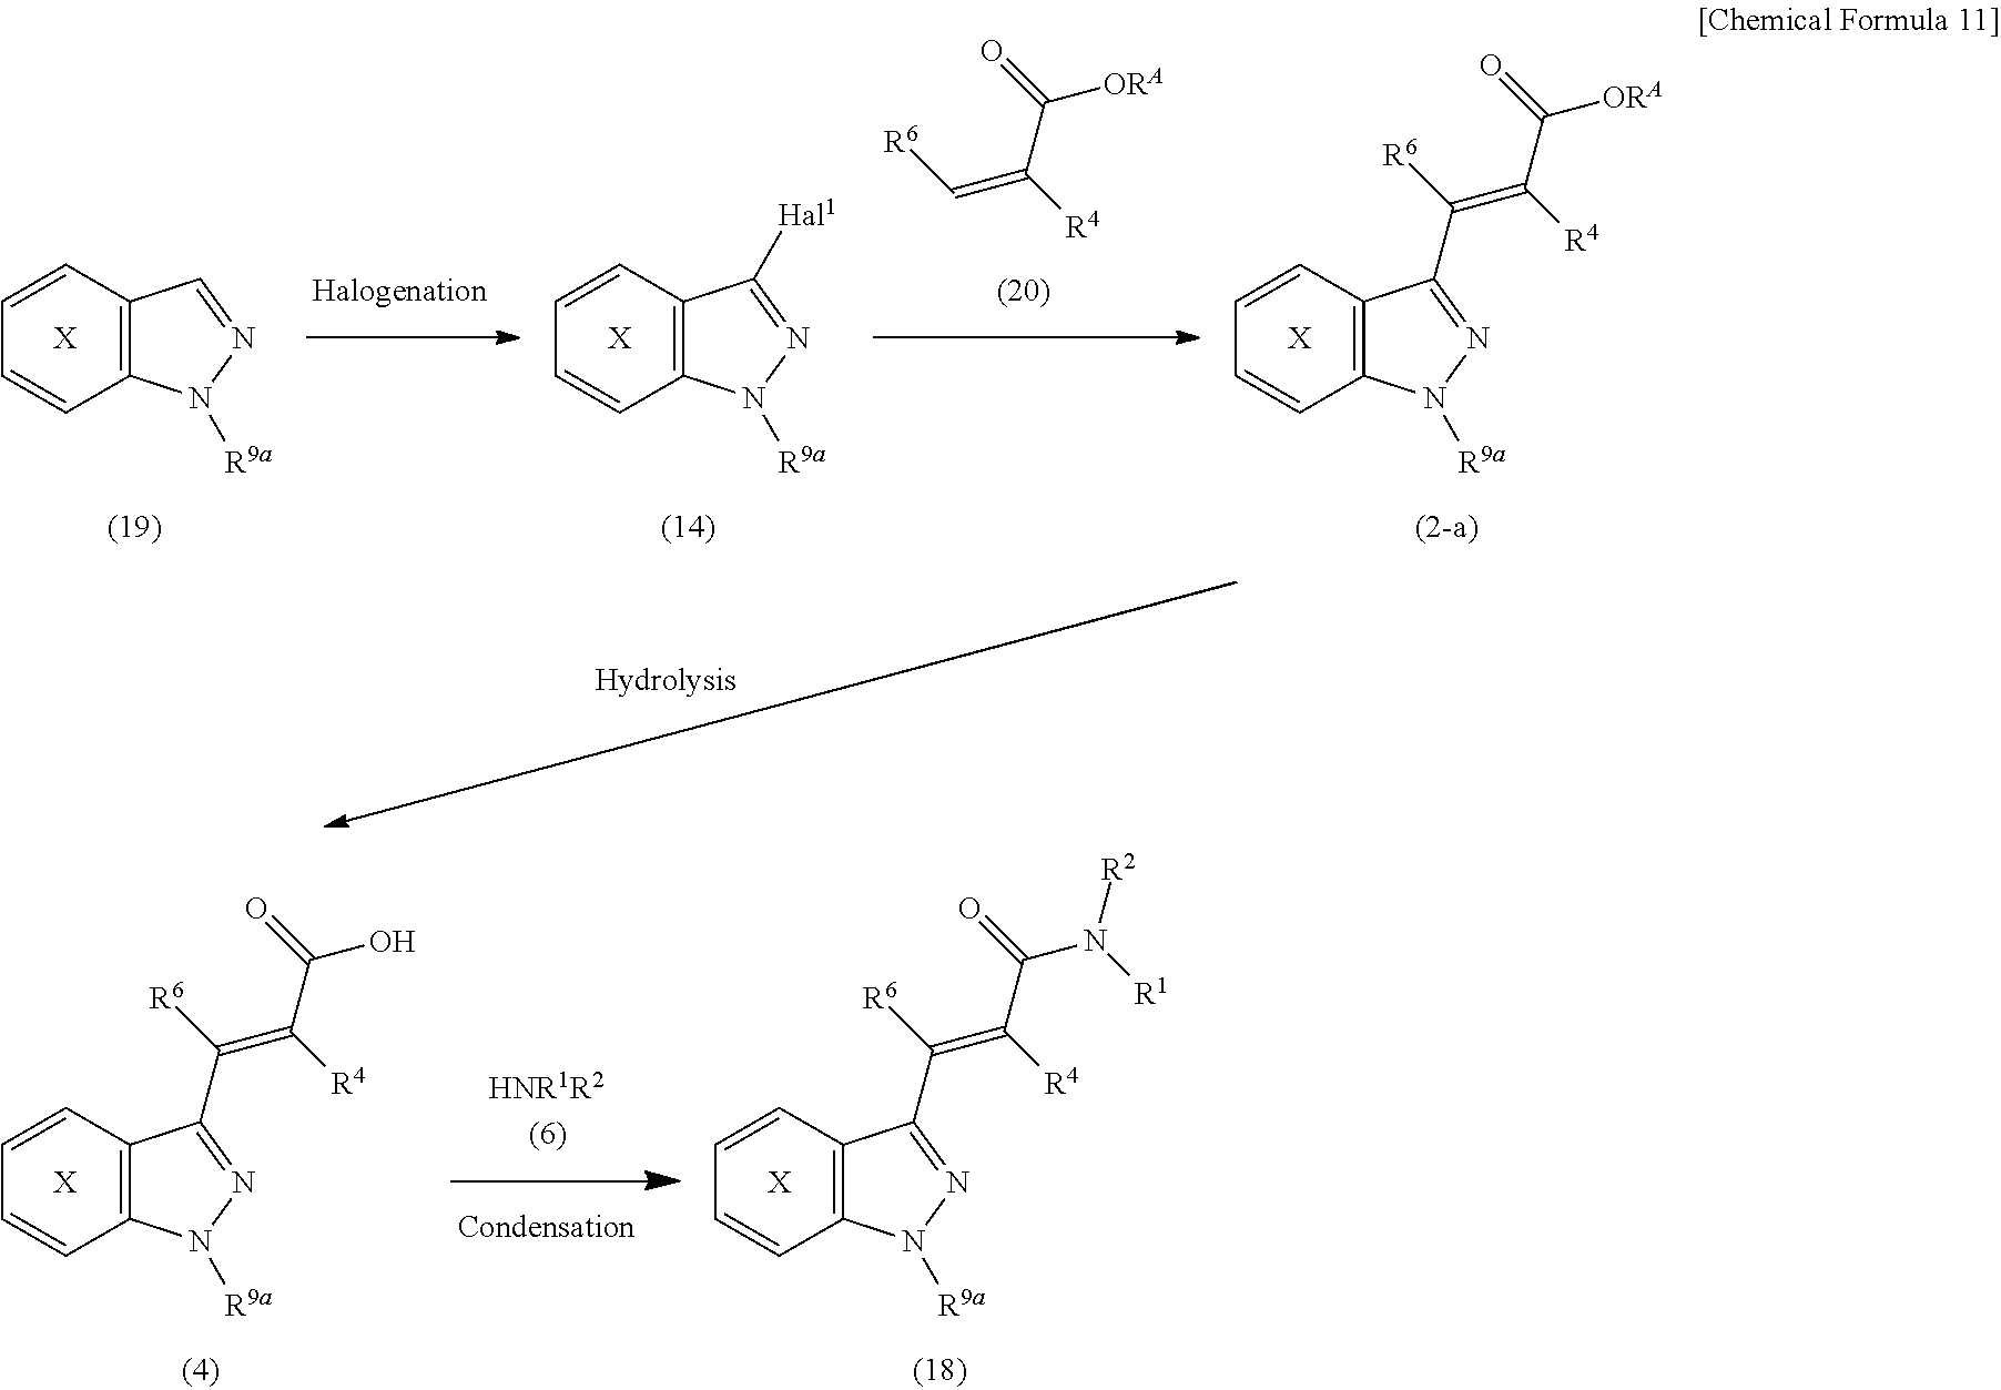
C1=CC2=C(C=C1)N([R9a])N=C2.[X].C1=CC2=C(C=C1)N([R9a])N=C2[Hal1].[X].[R6]C=C([R4])C(=O)[ORA].C1=CC2=C(C=C1)N([R9a])N=C2C([R6])=C([R4])C(=O)[ORA].[X].C1=CC2=C(C=C1)N([R9a])N=C2C([R6])=C([R4])C(=O)O.[X].C1=CC2=C(C=C1)N([R9a])N=C2C([R6])=C([R4])C(=O)N([R1])[R2].[X]
